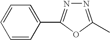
C1=CC=CC(C2=NN=C(C)O2)=C1
